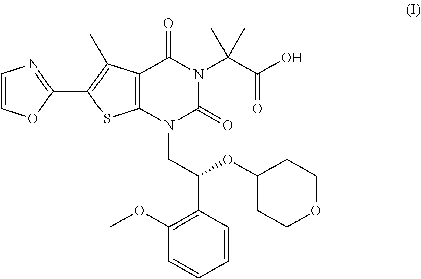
C1=COC(C2=C(C)C3=C(S2)N(CC(C2=C(OC)C=CC=C2)OC2CCOCC2)C(=O)N(C(C(O)=O)(C)C)C3=O)=N1
